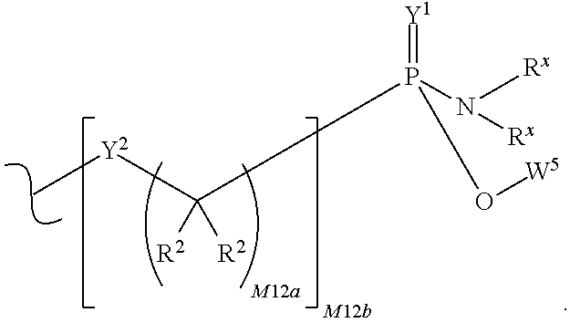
[Y2](C)C(P(=[Y1])(N([Rx])[Rx])O[W5])([R2])[R2]
